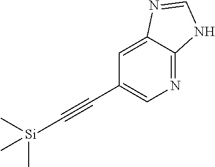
N1=C2C(=CC(C#C[Si](C)(C)C)=C1)N=CN2
